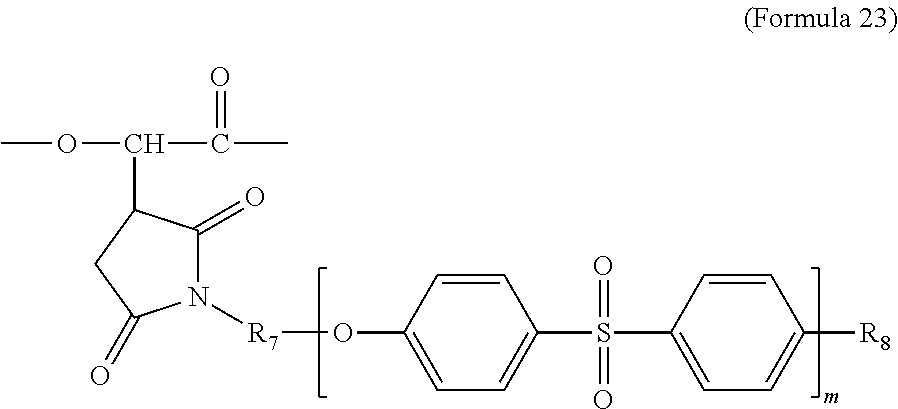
C(C1C(=O)N([R7]OC2=CC=C(S(C3=CC=C([R8])C=C3)(=O)=O)C=C2)C(=O)C1)(C(=O)C)OC
